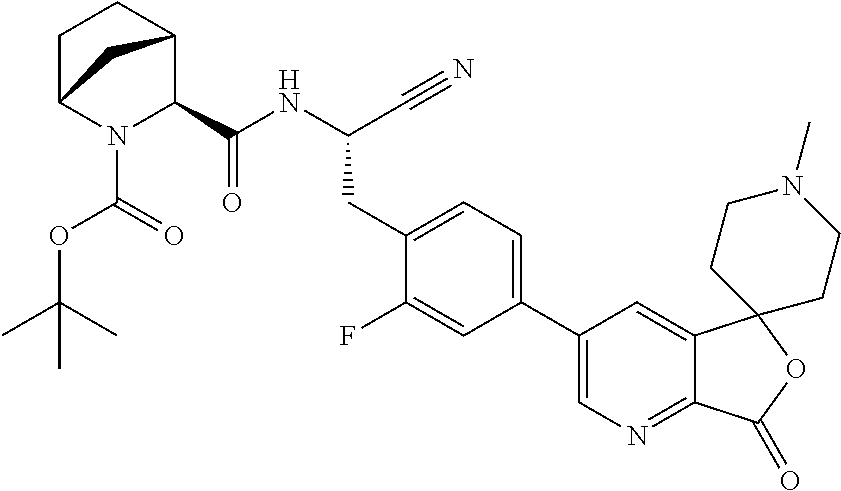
N(C(CC1=CC=C(C2=CN=C3C(=C2)C2(OC3=O)CCN(C)CC2)C=C1F)C#N)C(=O)C1N(C(=O)OC(C)(C)C)C2CCC1C2
